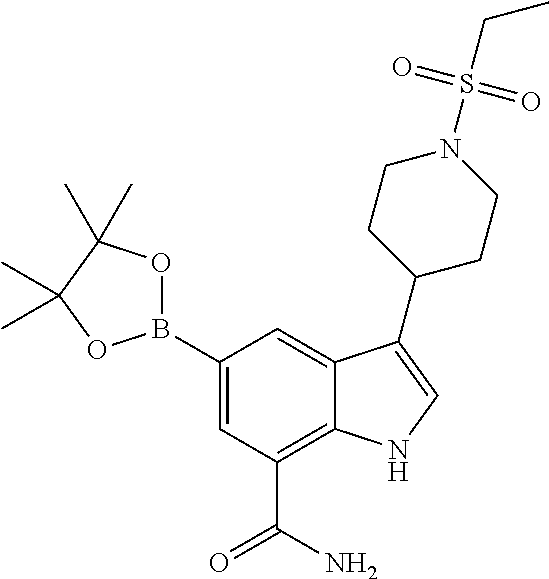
C1(B2OC(C)(C)C(C)(C)O2)=CC(C(N)=O)=C2C(=C1)C(C1CCN(S(CC)(=O)=O)CC1)=CN2
